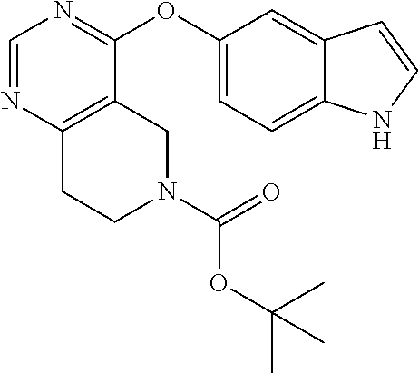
O(C1=CC=C2C(=C1)C=CN2)C1=NC=NC2=C1CN(C(=O)OC(C)(C)C)CC2
